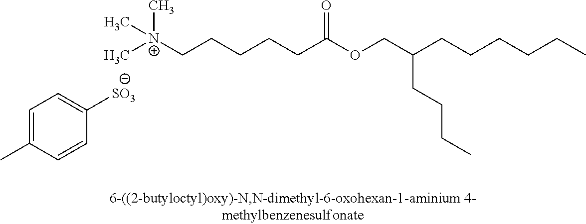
C[N+](CCCCCC(OCC(CCCCCC)CCCC)=O)(C)C.C1=C(C)C=CC([SO3])=C1
